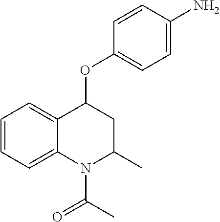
C1=CC=C2C(=C1)C(OC1=CC=C(N)C=C1)CC(C)N2C(=O)C
